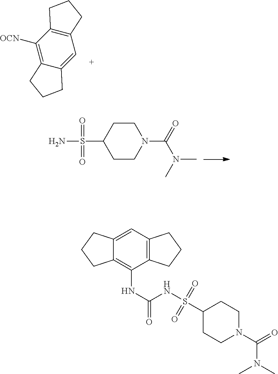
C1C(S(N)(=O)=O)CCN(C(=O)N(C)C)C1.C12=C(C([OCN])=C3C(=C1)CCC3)CCC2.C1C(S(NC(NC2=C3C(=CC4=C2CCC4)CCC3)=O)(=O)=O)CCN(C(N(C)C)=O)C1
